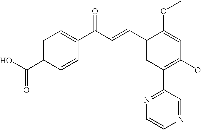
C1=C(C(O)=O)C=CC(C(=O)C=CC2=CC(C3=NC=CN=C3)=C(OC)C=C2OC)=C1
